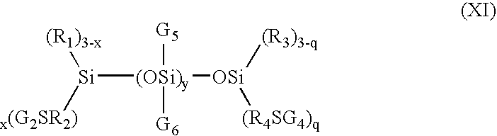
[Si]([(OSi)y]([OSi]([(R3)3-q])[(R4SG4)q])([G5])[G6])([(R1)3-x])[x(G2SR2)]
